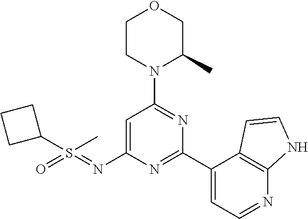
C1=C(N=S(=O)(C)C2CCC2)N=C(C2=CC=NC3=C2C=CN3)N=C1N1C(C)COCC1
